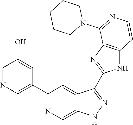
C1(C2=NC=C3C(=C2)C(C2=NC4=C(N2)C=CN=C4N2CCCCC2)=NN3)=CN=CC(O)=C1
